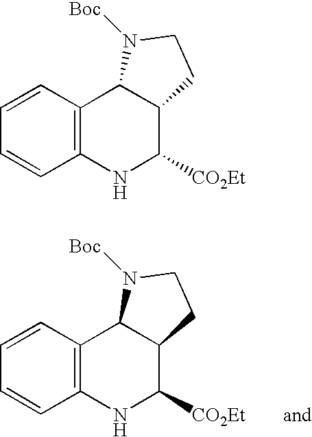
C1=CC2=C(C=C1)NC([CO2Et])C1C2N([Boc])CC1.C1=CC2=C(C=C1)NC([CO2Et])C1C2N([Boc])CC1
